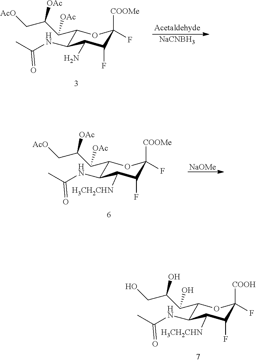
C1(C(C(CO)O)O)C(NC(C)=O)C([H3CH2CHN])C(F)C([COOH])(F)O1.C1(C(C(C[AcO])[OAc])[OAc])C(NC(C)=O)C(N)C(F)C([COOMe])(F)O1.[NaCNBH3].C1(C(C(C[AcO])[OAc])[OAc])C(NC(C)=O)C([H3CH2CHN])C(F)C([COOMe])(F)O1.[NaOMe]
